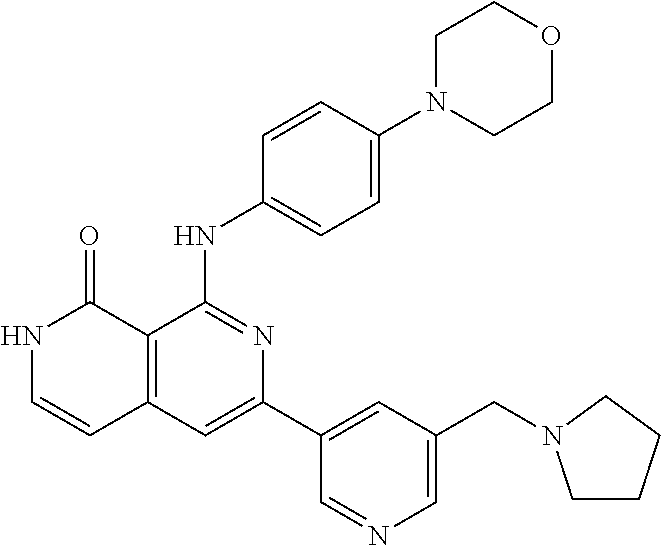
C1=CC(NC2=NC(C3=CC(CN4CCCC4)=CN=C3)=CC3=C2C(=O)NC=C3)=CC=C1N1CCOCC1
